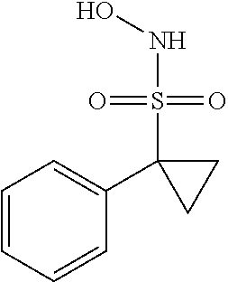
C1=CC=CC(C2(S(NO)(=O)=O)CC2)=C1
